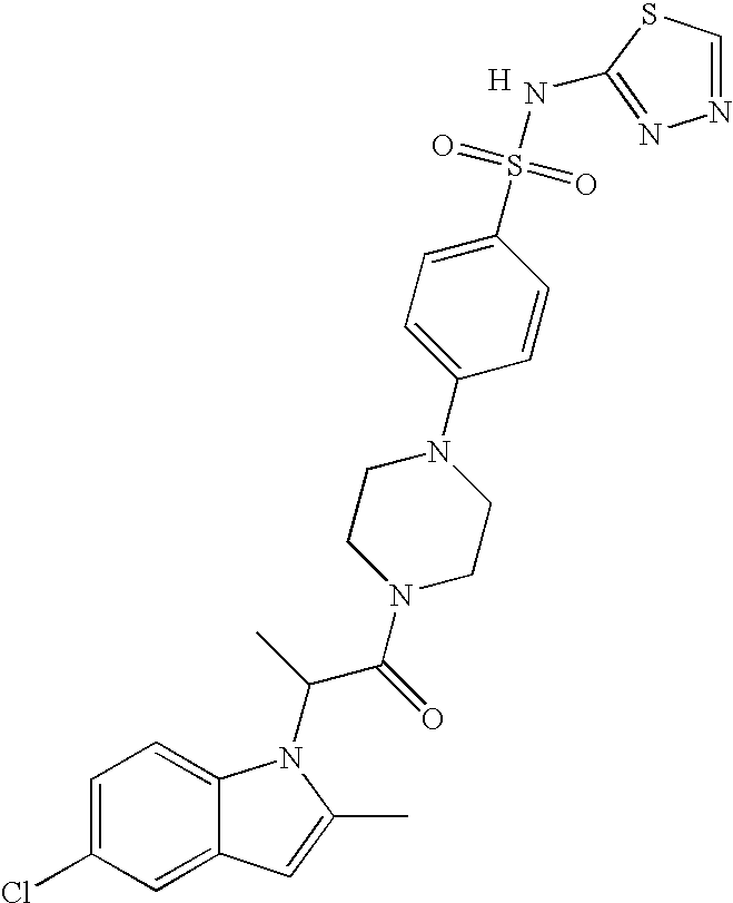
C1=C(Cl)C=C2C(=C1)N(C(C(N1CCN(C3=CC=C(S(=O)(=O)NC4=NN=CS4)C=C3)CC1)=O)C)C(C)=C2.[H]
